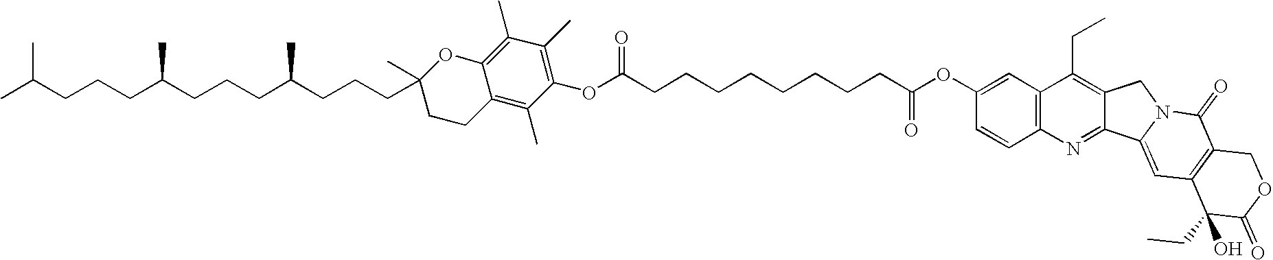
CC(CCCC(CCCC(CCCC1(C)OC2=C(C)C(C)=C(OC(CCCCCCCCC(OC3=CC4=C(C=C3)N=C3C(=C4CC)CN4C3=CC3=C(C4=O)COC(=O)C3(CC)O)=O)=O)C(C)=C2CC1)C)C)C
